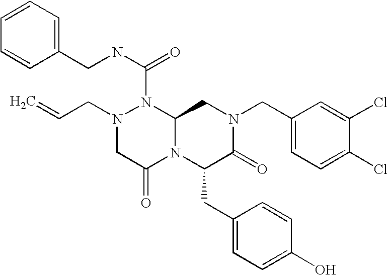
N1(CC=C)CC(=O)N2C(N1C(NCC1=CC=CC=C1)=O)CN(CC1=CC=C(Cl)C(Cl)=C1)C(=O)C2CC1=CC=C(O)C=C1
